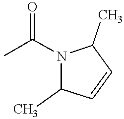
CC(N1C(C)C=CC1C)=O
